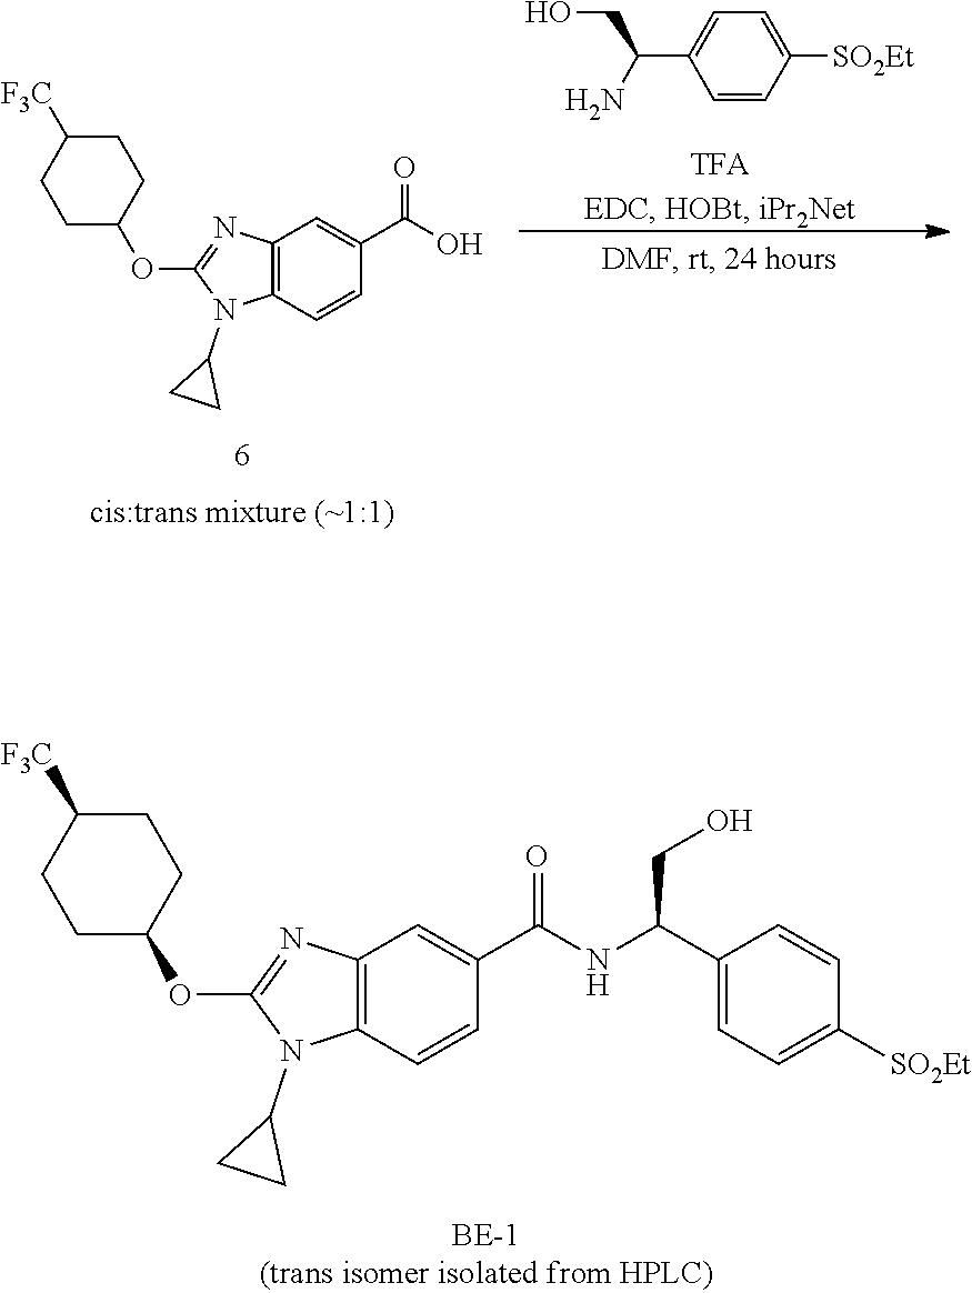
C12=C(C=CC(C(NC(C3=CC=C([SO2Et])C=C3)CO)=O)=C1)N(C1CC1)C(OC1CCC([F3C])CC1)=N2.C12=C(C=CC(C(O)=O)=C1)N(C1CC1)C(OC1CCC([F3C])CC1)=N2.C1=CC([SO2Et])=CC=C1C(N)CO
